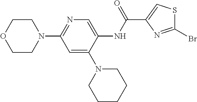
C1=C(N2CCCCC2)C(NC(=O)C2=CSC(Br)=N2)=CN=C1N1CCOCC1
